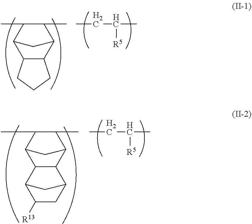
C12C(C)C(C)C(C3C1CCC3)C2.CCC(C)[R5].C12C(C)C(C)C(C3C1C1CC([R13])C3C1)C2.CCC(C)[R5]
